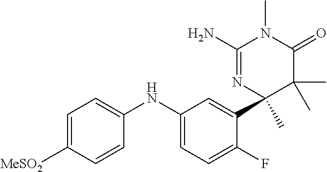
C1=C([MeSO2])C=CC(NC2=CC=C(F)C(C3(C)N=C(N)N(C)C(=O)C3(C)C)=C2)=C1
